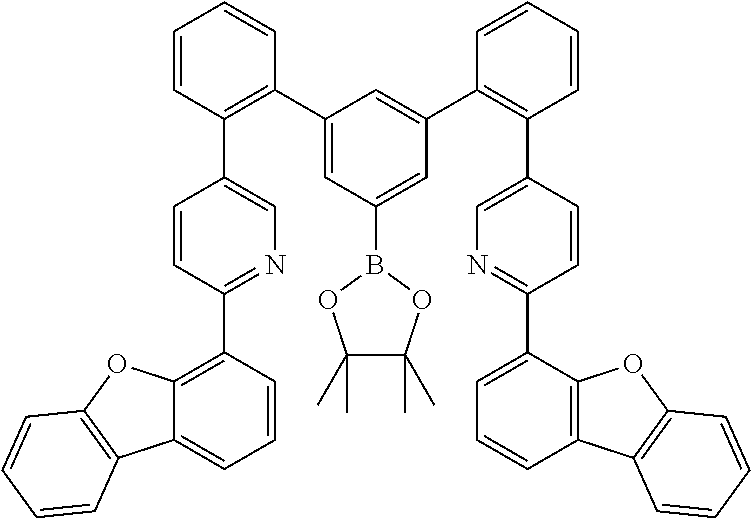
C1=CC(C2=CN=C(C3=C4C(=CC=C3)C3=C(O4)C=CC=C3)C=C2)=C(C2=CC(B3OC(C)(C)C(C)(C)O3)=CC(C3=C(C4=CN=C(C5=CC=CC6=C5OC5=C6C=CC=C5)C=C4)C=CC=C3)=C2)C=C1
